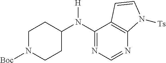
C1(N(C2CCN([Boc])CC2)[H])=NC=NC2=C1C=CN2[Ts]
